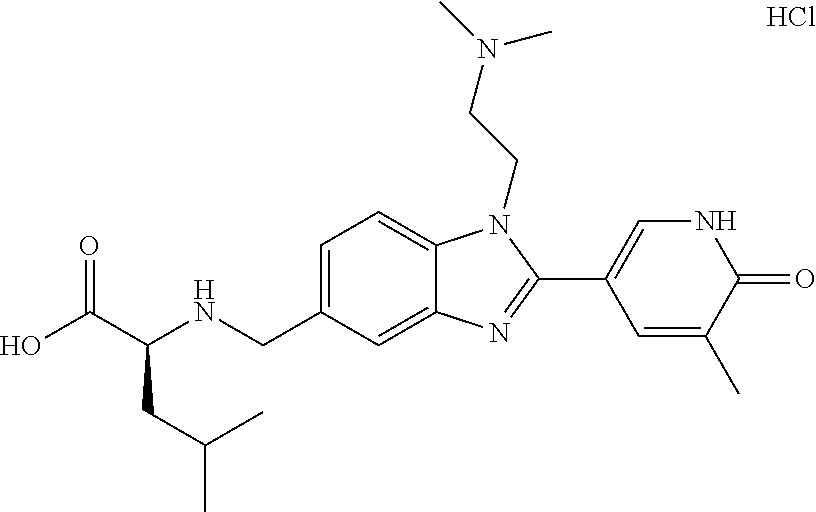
OC(C(NCC1=CC=C2C(=C1)N=C(C1=CNC(=O)C(C)=C1)N2CCN(C)C)CC(C)C)=O.Cl
